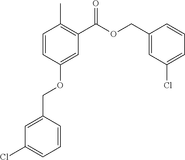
C1=CC(COC2=CC(C(=O)OCC3=CC(Cl)=CC=C3)=C(C)C=C2)=CC(Cl)=C1
